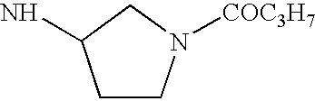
C1CN([COC3H7])CC1N
